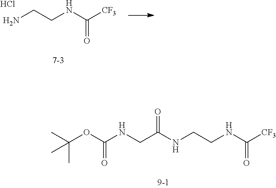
C(CNC([CF3])=O)NC(CNC(OC(C)(C)C)=O)=O.C(CNC([CF3])=O)N.Cl
